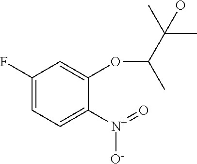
C1(F)=CC=C([N+]([O-])=O)C(OC(C(C)(C)O)C)=C1
